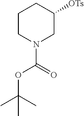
C1CN(C(=O)OC(C)(C)C)CC([OTs])C1
